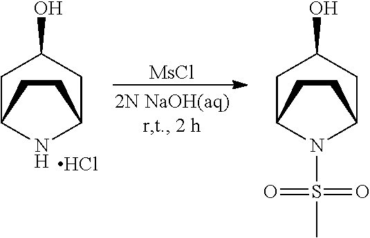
C1C2NC(CC1O)CC2.Cl.C1C2N(S(C)(=O)=O)C(CC1O)CC2.[MsCl]
